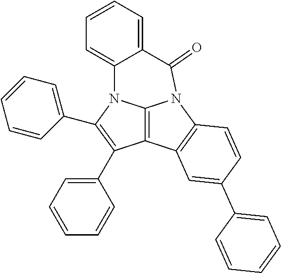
C1=CC=CC(C2=C(C3=CC=CC=C3)C3=C4N(C5=C3C=C(C3=CC=CC=C3)C=C5)C(=O)C3=CC=CC=C3N42)=C1
